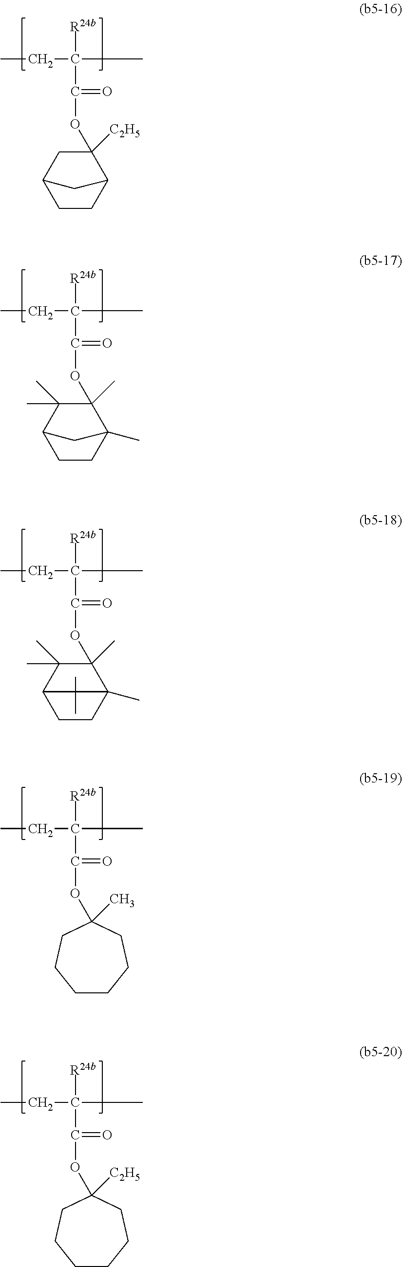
CCC(C)([R24b])C(=O)OC1([C2H5])CC2CCC1C2.CCC(C)([R24b])C(=O)OC1(C)C(C)(C)C2CCC1(C)C2.CCC(C)([R24b])C(=O)OC1(C)C(C)(C)C2CCC1(C)C2(C)C.CCC(C)([R24b])C(=O)OC1(C)CCCCCC1.CCC(C)([R24b])C(=O)OC1([C2H5])CCCCCC1
